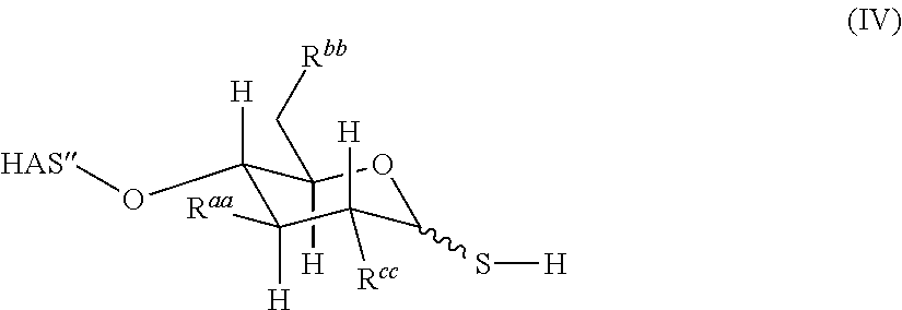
C1([H])(O[HAS])C([H])(C[Rbb])OC(S[H])C([Rcc])([H])C1([Raa])[H]
